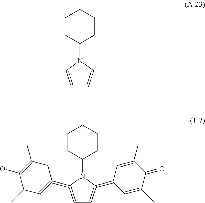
C1=C(=C2=CC(C)C(O)=C(C)C2)N(C2CCCCC2)C(=C2C=C(C)C(=O)C(C)=C2)=C1.C1=CN(C2CCCCC2)C=C1
